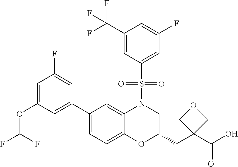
C1=C(OC(F)F)C=C(C2=CC=C3C(=C2)N(S(C2=CC(F)=CC(C(F)(F)F)=C2)(=O)=O)CC(CC2(C(O)=O)COC2)O3)C=C1F
